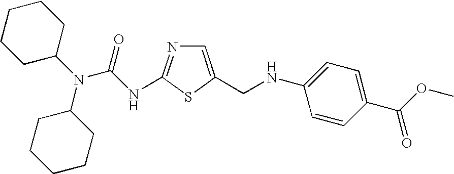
C1=C(CNC2=CC=C(C(OC)=O)C=C2)SC(NC(N(C2CCCCC2)C2CCCCC2)=O)=N1
